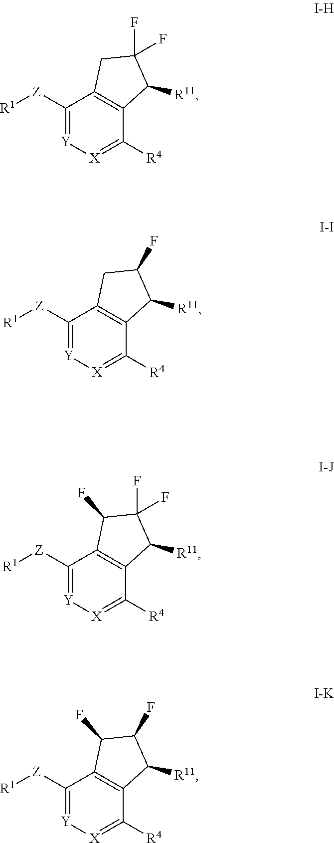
C1([Z][R1])=[Y][X]=C([R4])C2=C1CC(F)(F)C2[R11].C1([Z][R1])=[Y][X]=C([R4])C2=C1CC(F)C2[R11].C1([Z][R1])=[Y][X]=C([R4])C2=C1C(F)C(F)(F)C2[R11].C1([Z][R1])=[Y][X]=C([R4])C2=C1C(F)C(F)C2[R11]
